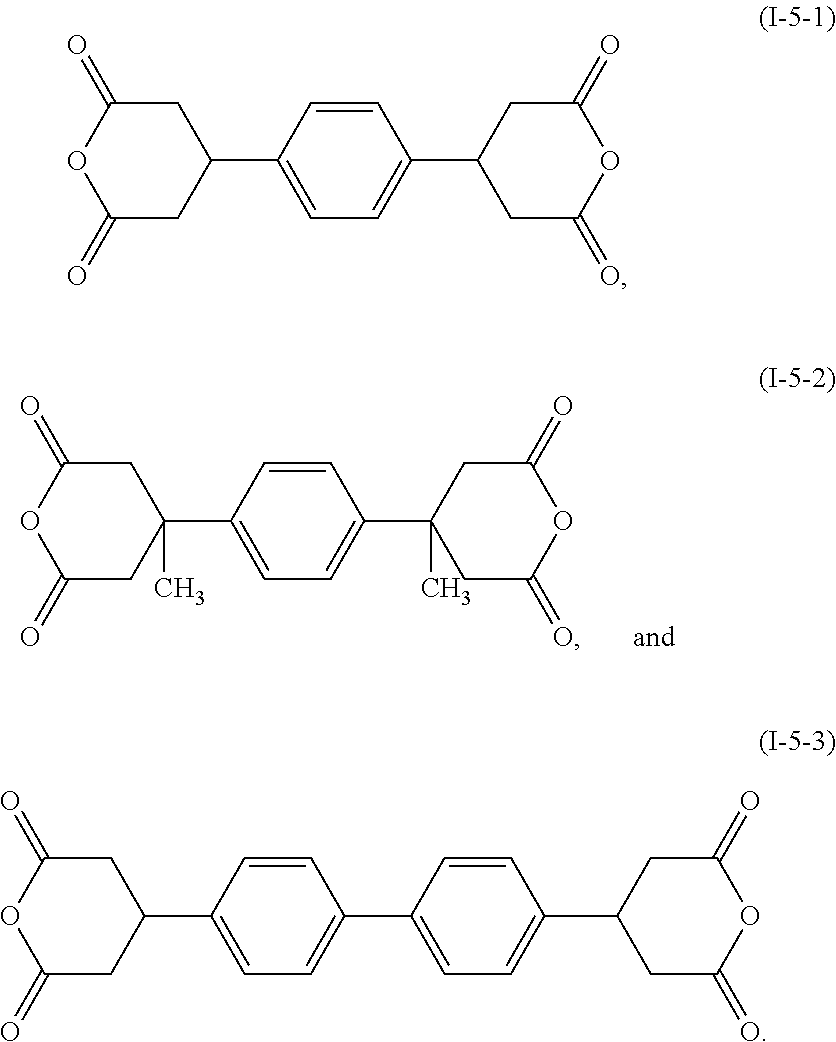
C1=CC(C2(C)CC(=O)OC(=O)C2)=CC=C1C1(C)CC(=O)OC(=O)C1.C1=CC(C2CC(=O)OC(=O)C2)=CC=C1C1CC(=O)OC(=O)C1.C1=CC(C2CC(=O)OC(=O)C2)=CC=C1C1=CC=C(C2CC(=O)OC(=O)C2)C=C1
